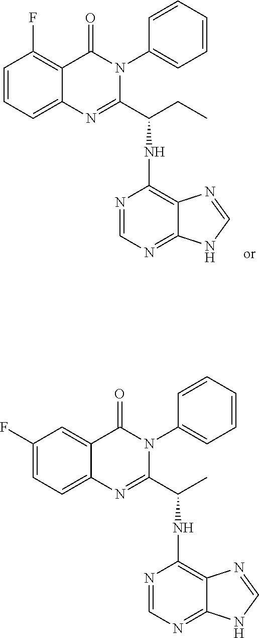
C1=CC=C2C(=C1F)C(=O)N(C1=CC=CC=C1)C(C(CC)NC1=C3C(=NC=N1)NC=N3)=N2.C1(F)=CC=C2C(=C1)C(=O)N(C1=CC=CC=C1)C(C(C)NC1=C3C(=NC=N1)NC=N3)=N2
